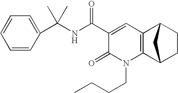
C1=CC=CC(C(NC(C2=CC3=C(N(CCCC)C2=O)C2CCC3C2)=O)(C)C)=C1
